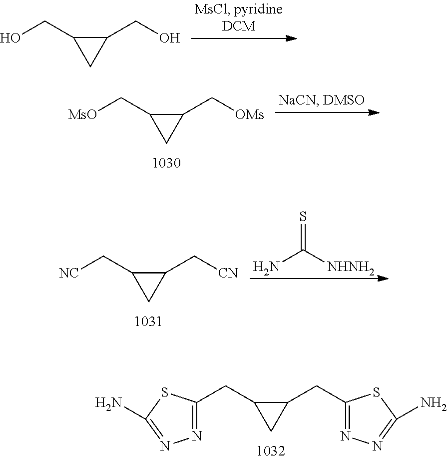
OCC1CC1CO.[MsO]CC1CC1C[OMs].[NC]CC1CC1C[CN].S=C([NHNH2])N.C(C1CC1CC1=NN=C(N)S1)C1=NN=C(N)S1
